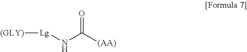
[(GLY)][Lg]NC([(AA)])=O
